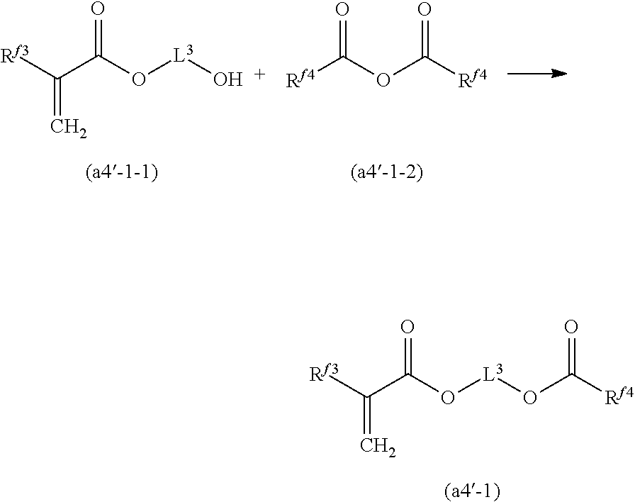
C(=C)([Rf3])C(O[L3]OC(=O)[Rf4])=O.C(=C)([Rf3])C(O[L3]O)=O.[Rf4]C(OC([Rf4])=O)=O
